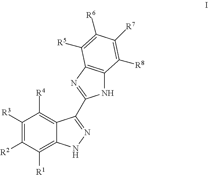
C1([R3])=C([R2])C([R1])=C2C(=C1[R4])C(C1=NC3=C(N1)C([R8])=C([R7])C([R6])=C3[R5])=NN2
